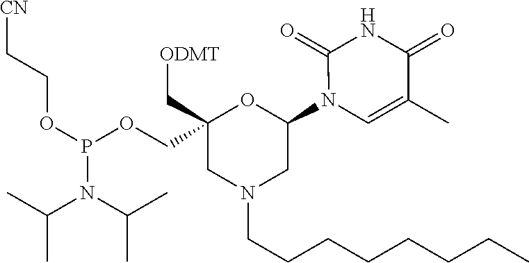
C1(N2C=C(C)C(=O)NC2=O)OC(COP(OCC[CN])N(C(C)C)C(C)C)(C[ODMT])CN(CCCCCCCC)C1
